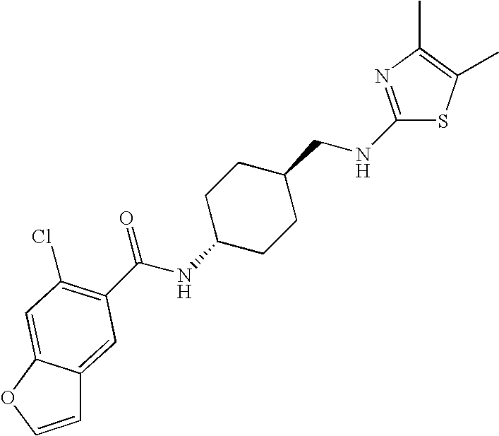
C(NC1CCC(CNC2=NC(C)=C(C)S2)CC1)(=O)C1=C(Cl)C=C2C(=C1)C=CO2
